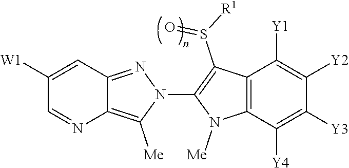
C12=C([Me])N(C3=C(S([R1])=O)C4=C(N3[Me])C([Y4])=C([Y3])C([Y2])=C4[Y1])N=C1C=C([W1])C=N2
